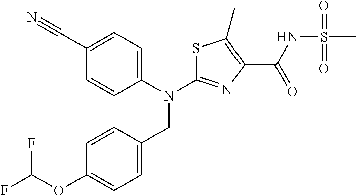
C1(C#N)=CC=C(N(CC2=CC=C(OC(F)F)C=C2)C2=NC(C(=O)NS(C)(=O)=O)=C(C)S2)C=C1
